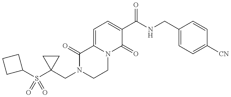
C1(CN2CCN3C(=CC=C(C(NCC4=CC=C([CN])C=C4)=O)C3=O)C2=O)(S(C2CCC2)(=O)=O)CC1
